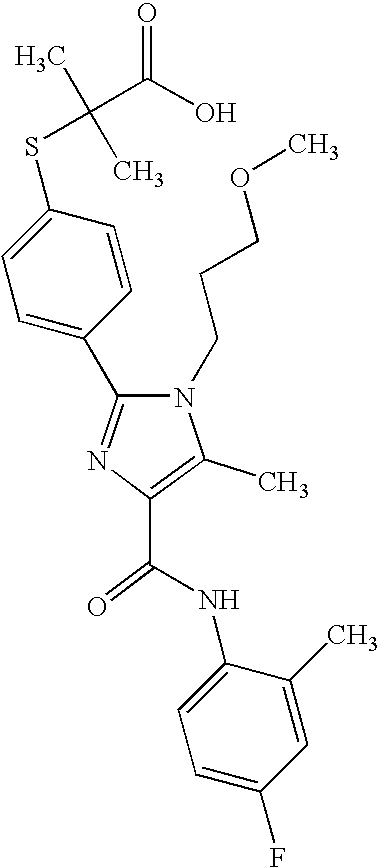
C(C1=C(C)N(CCCOC)C(C2=CC=C(SC(C)(C)C(O)=O)C=C2)=N1)(=O)NC1=CC=C(F)C=C1C
